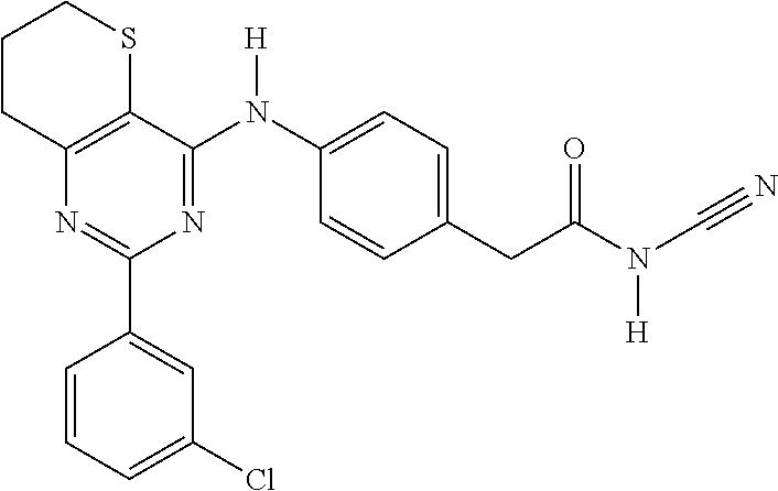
C1(C2=CC(Cl)=CC=C2)=NC2=C(C(N(C3=CC=C(CC(N(C#N)[H])=O)C=C3)[H])=N1)SCCC2
